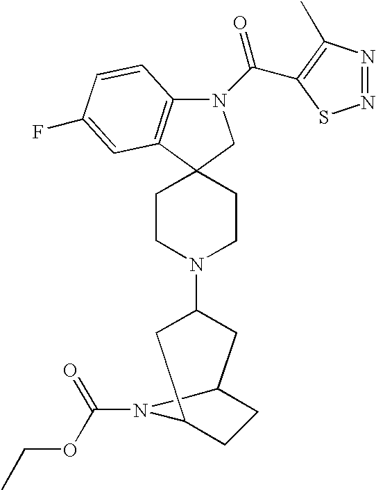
C12(CCN(C3CC4CCC(C3)N4C(=O)OCC)CC1)CN(C(=O)C1=C(C)N=NS1)C1=C2C=C(F)C=C1
